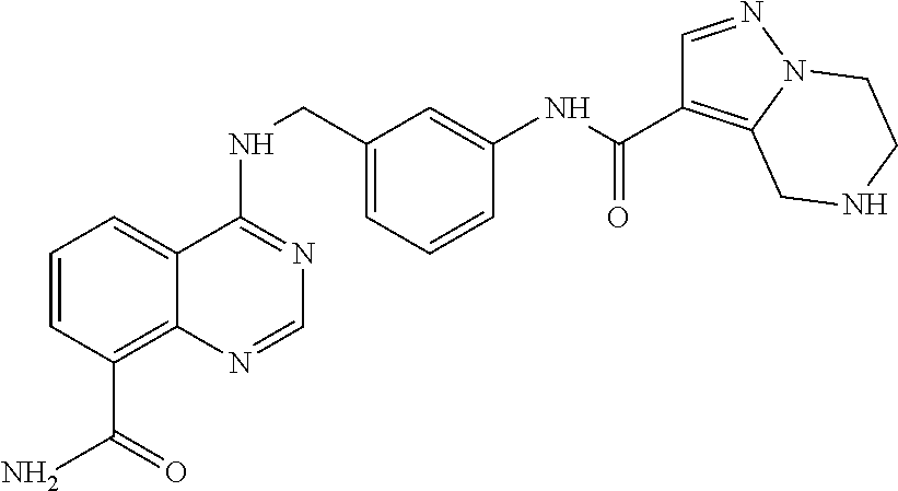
C1=CC(C(N)=O)=C2C(=C1)C(NCC1=CC=CC(NC(=O)C3=C4N(N=C3)CCNC4)=C1)=NC=N2
